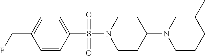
C1=C(CF)C=CC(S(N2CCC(N3CCCC(C)C3)CC2)(=O)=O)=C1
